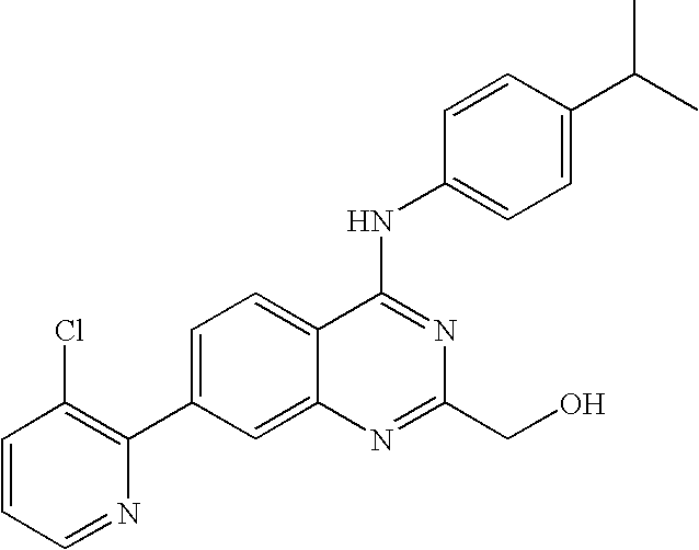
C1=CC=NC(C2=CC=C3C(=C2)N=C(CO)N=C3NC2=CC=C(C(C)C)C=C2)=C1Cl
